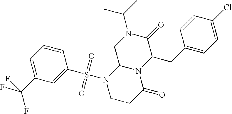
C1=C(C(F)(F)F)C=C(S(N2CCC(=O)N3C2CN(C(C)C)C(=O)C3CC2=CC=C(Cl)C=C2)(=O)=O)C=C1
